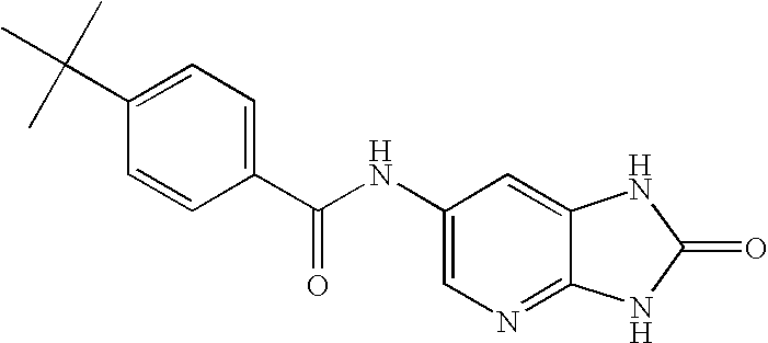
C1=C(NC(C2=CC=C(C(C)(C)C)C=C2)=O)C=C2C(=N1)NC(=O)N2
